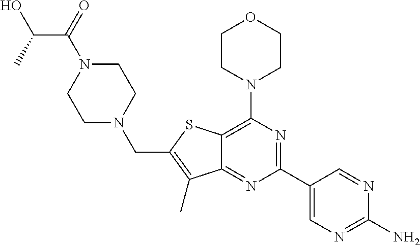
C12=NC(C3=CN=C(N)N=C3)=NC(N3CCOCC3)=C1SC(CN1CCN(C(C(O)C)=O)CC1)=C2C
